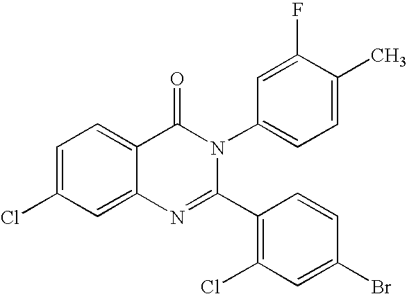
C1=C(Cl)C=C2C(=C1)C(=O)N(C1=CC=C(C)C(F)=C1)C(C1=C(Cl)C=C(Br)C=C1)=N2
